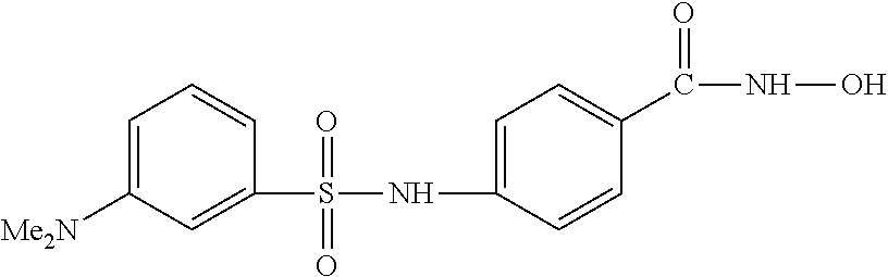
C1(S(NC2=CC=C(C(NO)=O)C=C2)(=O)=O)=CC([Me2N])=CC=C1
